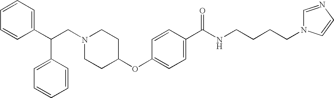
N1(CC(C2=CC=CC=C2)C2=CC=CC=C2)CCC(OC2=CC=C(C(NCCCCN3C=NC=C3)=O)C=C2)CC1
